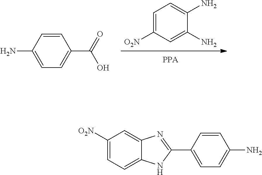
C1=C([O2N])C=C(N)C(N)=C1.C1=CC(N)=CC=C1C(=O)O.N1C(C2=CC=C(N)C=C2)=NC2=CC([O2N])=CC=C12
